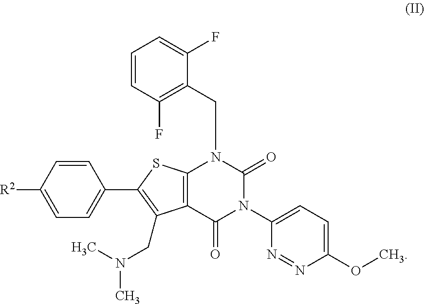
C12=C(SC(C3=CC=C([R2])C=C3)=C1CN(C)C)N(CC1=C(F)C=CC=C1F)C(=O)N(C1=CC=C(OC)N=N1)C2=O
